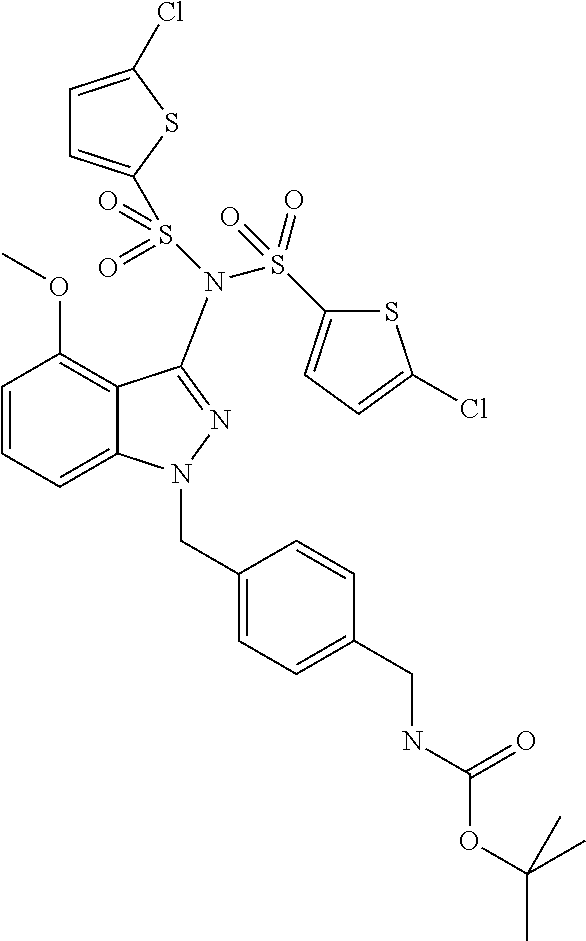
C1=CC=C2C(=C1OC)C(N(S(=O)(=O)C1=CC=C(Cl)S1)S(=O)(=O)C1=CC=C(Cl)S1)=NN2CC1=CC=C(CNC(OC(C)(C)C)=O)C=C1
